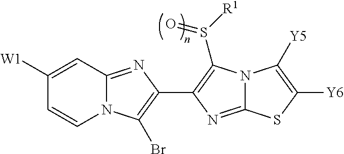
C1([W1])=CC2=NC(C3=C(S([R1])=O)N4C(=N3)SC([Y6])=C4[Y5])=C(Br)N2C=C1
